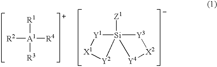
[Y1]1[Si]2([Z1])([Y3][X2][Y4]2)[Y2][X1]1.[R1][A1]([R2])([R4])[R3]
